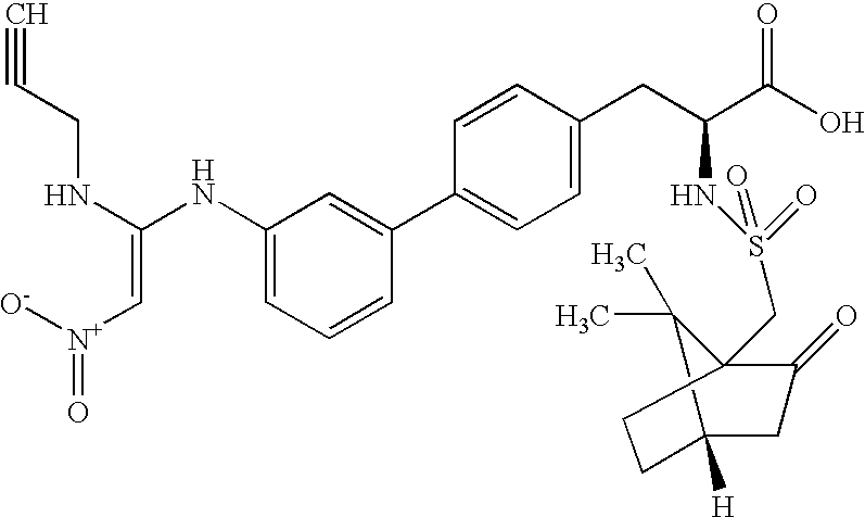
[N+](=O)([O-])C=C(NC1=CC=CC(C2=CC=C(CC(C(O)=O)NS(=O)(=O)CC34C(=O)CC([H])(CC3)C4(C)C)C=C2)=C1)NCC#C
